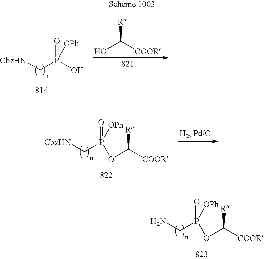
NCP([OPh])(OC([COOR])[R])=O.[CbzHN]CP([OPh])(O)=O.OC([COOR])[R].[CbzHN]CP([OPh])(OC([COOR])[R])=O
